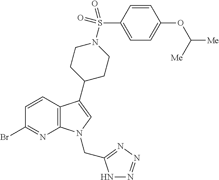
C12=C(C(C3CCN(S(=O)(=O)C4=CC=C(OC([Me])[Me])C=C4)CC3)=CN1CC1=NN=NN1)C=CC(Br)=N2
